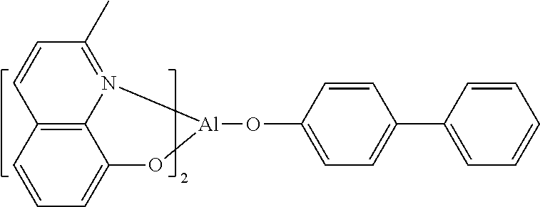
C1=CC2=C3C(=C1)O[Al](OC1=CC=C(C4=CC=CC=C4)C=C1)N3=C(C)C=C2
